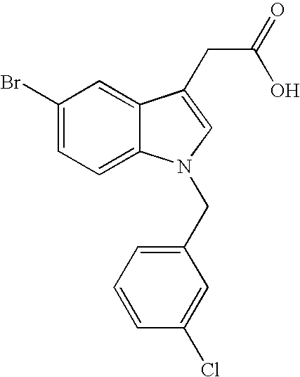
C1(Br)=CC=C2C(=C1)C(CC(=O)O)=CN2CC1=CC=CC(Cl)=C1
